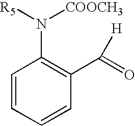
C1=CC=CC(C(=O)[H])=C1N([R5])[COOCH3]
